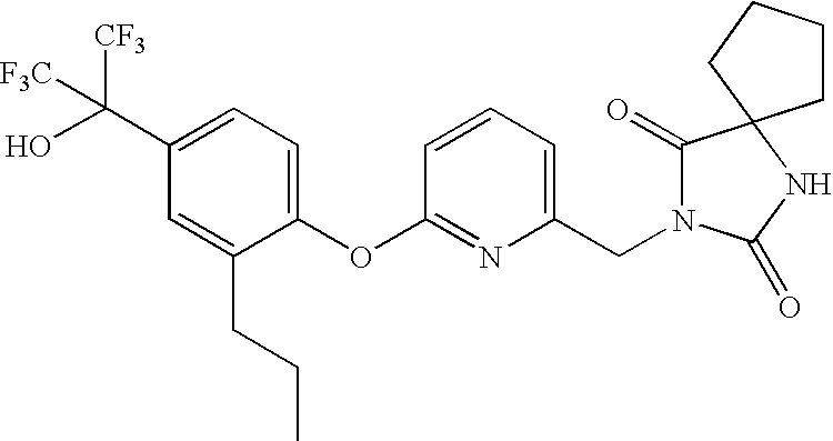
C1(C(O)([CF3])[F3C])=CC=C(OC2=NC(CN3C(=O)C4(NC3=O)CCCC4)=CC=C2)C(CCC)=C1
